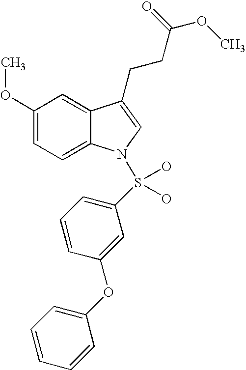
C12=CC(OC)=CC=C1N(S(C1=CC=CC(OC3=CC=CC=C3)=C1)(O)O)C=C2CCC(OC)=O
